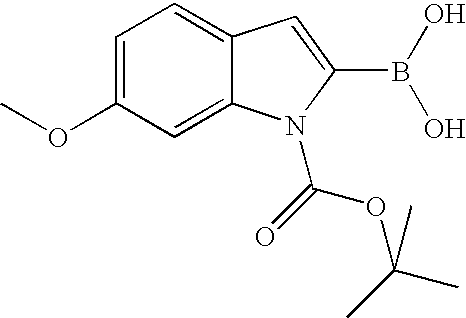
C1=C(OC)C=C2C(=C1)C=C(B(O)O)N2C(=O)OC(C)(C)C
